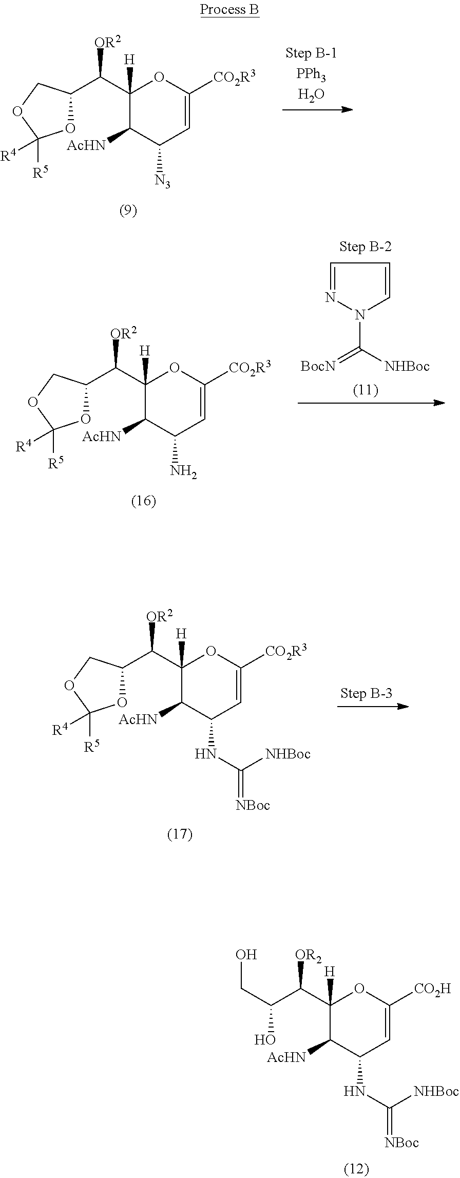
C1(C(C(CO)O)[OR2])([H])C([AcHN])C(NC(=[NBoc])[NHBoc])C=C([CO2H])O1.C1(C([OR2])C2OC([R5])([R4])OC2)([H])C([AcHN])C([N3])C=C([CO2R3])O1.C1(C([OR2])C2OC([R5])([R4])OC2)([H])C([AcHN])C(N)C=C([CO2R3])O1.C1=NN(C([NHBoc])=[BocN])C=C1.C1(C([OR2])C2OC([R5])([R4])OC2)([H])C([AcHN])C(NC(=[NBoc])[NHBoc])C=C([CO2R3])O1
